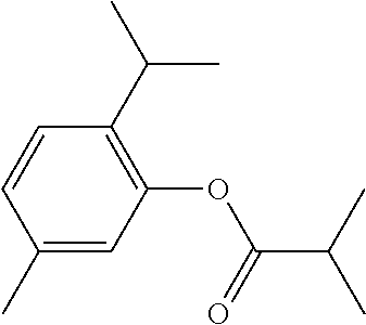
C1(C)=CC(OC(C(C)C)=O)=C(C(C)C)C=C1
